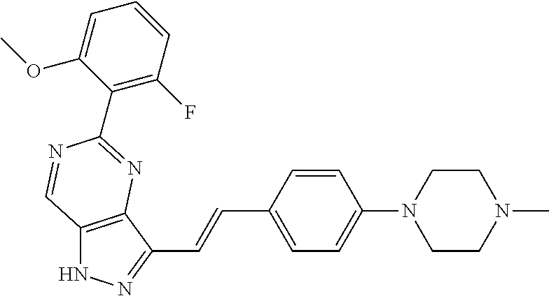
C12=C(C(C=CC3=CC=C(N4CCN(C)CC4)C=C3)=NN1)N=C(C1=C(F)C=CC=C1OC)N=C2
